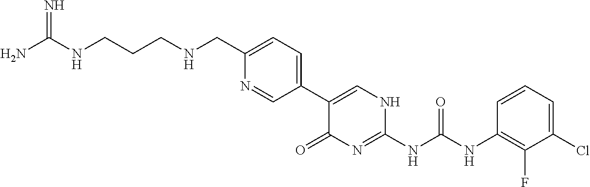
C1(C2=CNC(NC(NC3=C(F)C(Cl)=CC=C3)=O)=NC2=O)=CC=C(CNCCCNC(N)=N)N=C1
